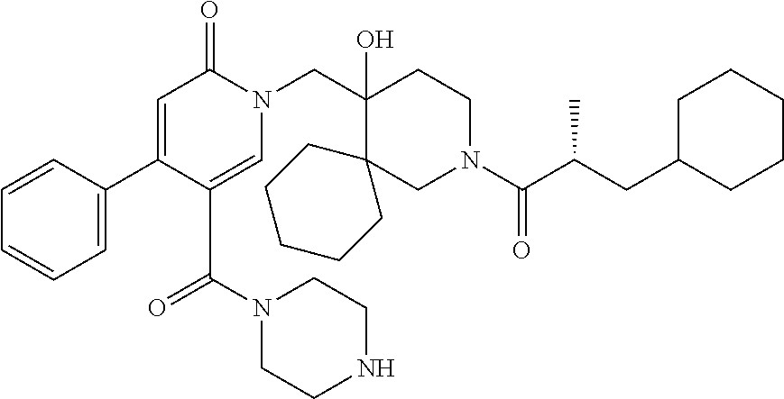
C1(C2=CC(=O)N(CC3(O)C4(CN(C(C(CC5CCCCC5)C)=O)CC3)CCCCC4)C=C2C(N2CCNCC2)=O)=CC=CC=C1
